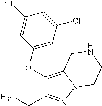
C1(OC2=CC(Cl)=CC(Cl)=C2)=C2N(N=C1CC)CCNC2
